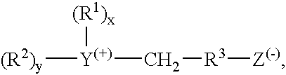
[(R2)y][Y(+)](C[R3][Z(-)])[(R1)x]
